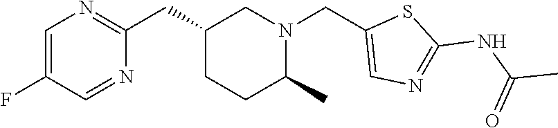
C1=C(F)C=NC(CC2CCC(C)N(CC3=CN=C(NC(C)=O)S3)C2)=N1
